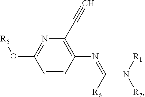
C1=CC(N=C(N([R1])[R2])[R6])=C(C#C)N=C1O[R5]
